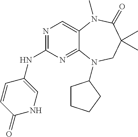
N1=C(NC2=CNC(=O)C=C2)N=C2C(=C1)N(C)C(=O)C(C)(C)CN2C1CCCC1
